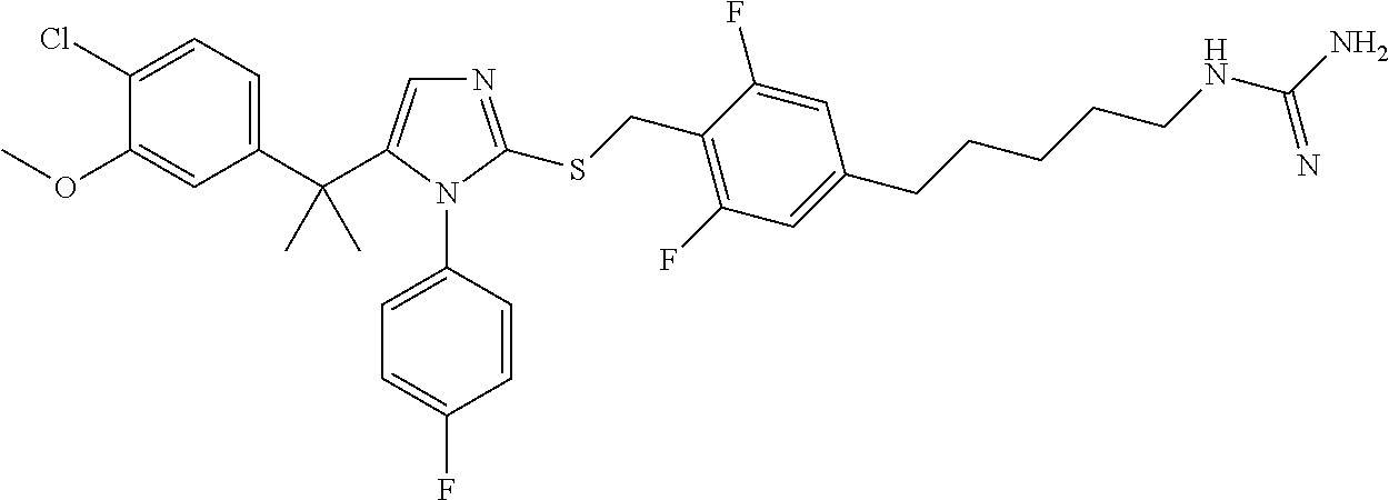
C1(C(C)(C)C2=CN=C(SCC3=C(F)C=C(CCCCCNC(N)=N)C=C3F)N2C2=CC=C(F)C=C2)=CC=C(Cl)C(OC)=C1
